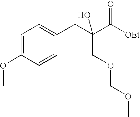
C1=C(OC)C=CC(CC(C([OEt])=O)(COCOC)O)=C1
